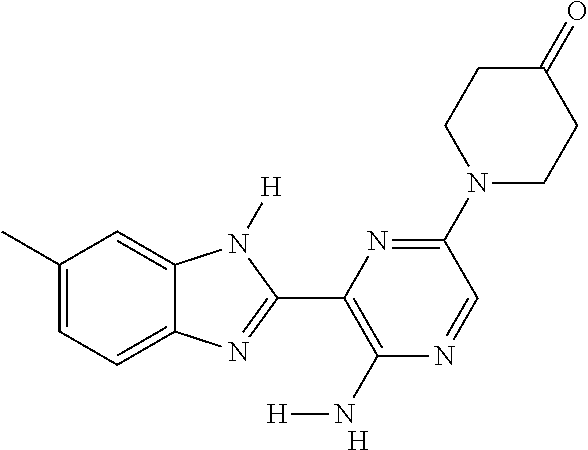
[H].C1(C)=CC=C2C(=C1)N([H])C(C1=C(N[H])N=CC(N3CCC(=O)CC3)=N1)=N2
